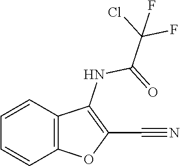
C1=CC2=C(C=C1)OC(C#N)=C2NC(=O)C(F)(Cl)F
